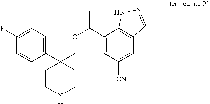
C1(C(OCC2(C3=CC=C(F)C=C3)CCNCC2)C)=CC([CN])=CC2=C1NN=C2
